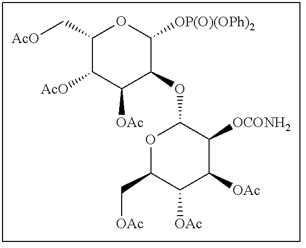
C1(C[AcO])C([AcO])C([OAc])C(OC2OC(C[OAc])C([OAc])C([OAc])C2[OCONH2])C([OP(O)(OPh)2])O1
